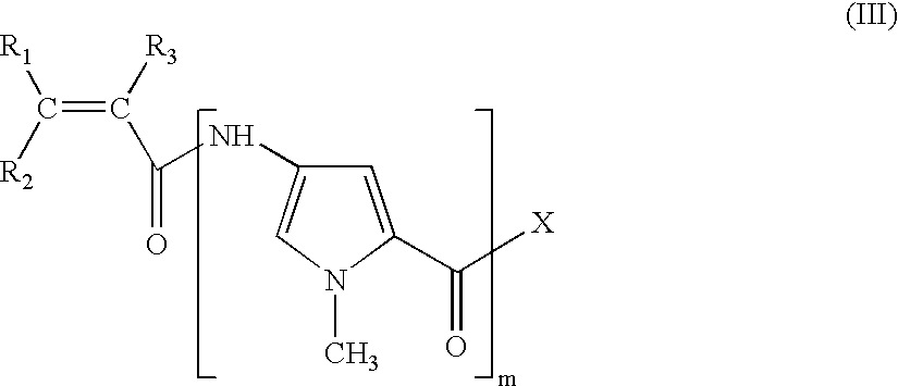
[R1]C([R2])=C([R3])C(=O)NC1=CN(C)C(C(=O)[X])=C1
